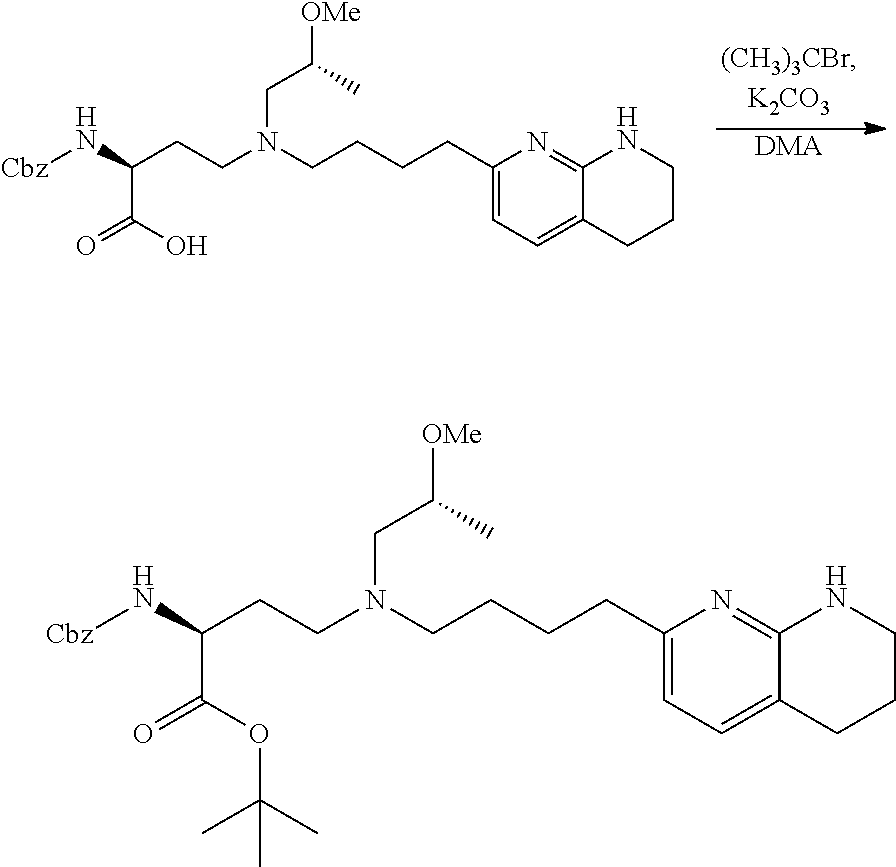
C(CN(CCC(N[Cbz])C(=O)O)CCCCC1=CC=C2C(=N1)NCCC2)(C)[OMe].[DMA].C(CN(CCC(N[Cbz])C(=O)OC(C)(C)C)CCCCC1=CC=C2C(=N1)NCCC2)(C)[OMe]
